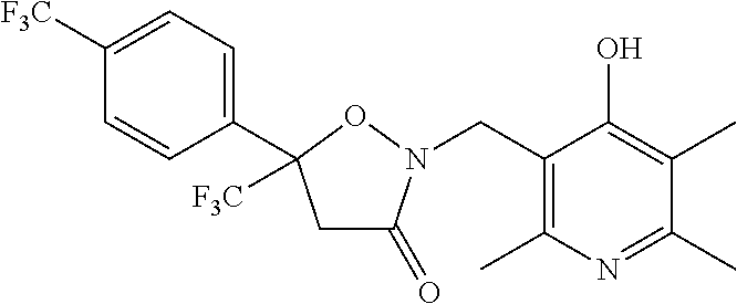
C1C(=O)N(CC2=C(C)N=C(C)C(C)=C2O)OC1(C1=CC=C([F3C])C=C1)[F3C]
